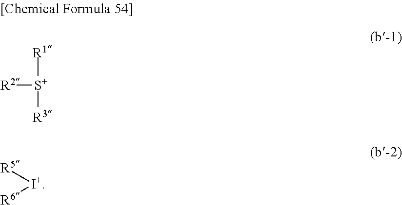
[R1][S+]([R3])[R2].[R5][I+][R6]
